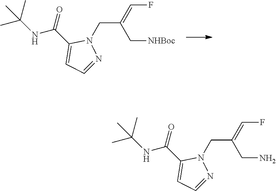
C1(C(=O)NC(C)(C)C)=CC=NN1CC(=CF)C[NHBoc].C1(C(=O)NC(C)(C)C)=CC=NN1CC(=CF)CN
